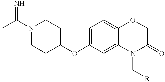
N1(C(C)=N)CCC(OC2=CC=C3C(=C2)N(C[R])C(=O)CO3)CC1
